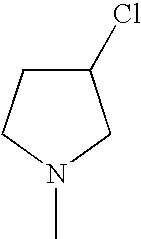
C1(Cl)CCN(C)C1
